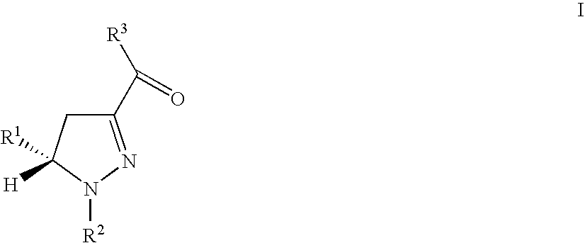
C1(C([R3])=O)=NN([R2])C([H])([R1])C1
